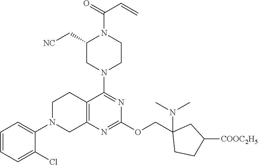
C1=CC=C(Cl)C(N2CC3=C(CC2)C(N2CCN(C(=O)C=C)C(C[NC])C2)=NC(OCC2(N(C)C)CCC([COOC2H5])C2)=N3)=C1
